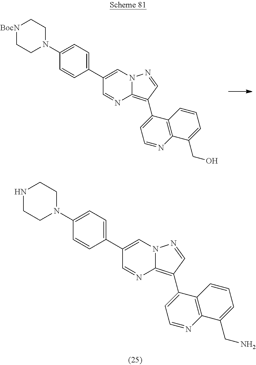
C1(C2=CN3C(=C(C4=CC=NC5=C4C=CC=C5CO)C=N3)N=C2)=CC=C(N2CC[BocN]CC2)C=C1.C1(C2=CN3C(=C(C4=CC=NC5=C4C=CC=C5CN)C=N3)N=C2)=CC=C(N2CCNCC2)C=C1
